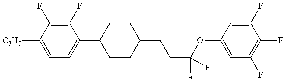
C1=C([C3H7])C(F)=C(F)C(C2CCC(CCC(OC3=CC(F)=C(F)C(F)=C3)(F)F)CC2)=C1
